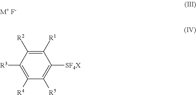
[M+ F-].C1([SF4X])=C([R5])C([R4])=C([R3])C([R2])=C1[R1]
